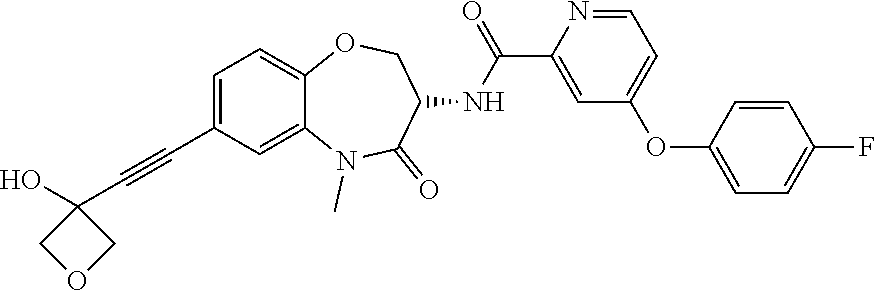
C1=C(C#CC2(O)COC2)C=C2C(=C1)OCC(NC(C1=CC(OC3=CC=C(F)C=C3)=CC=N1)=O)C(=O)N2C
